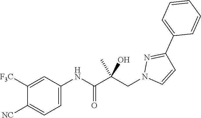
C1([F3C])=CC(NC(=O)C(CN2C=CC(C3=CC=CC=C3)=N2)(C)O)=CC=C1[NC]
